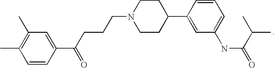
CC1=C(C)C=C(C(CCCN2CCC(C3=CC(NC(C(C)C)=O)=CC=C3)CC2)=O)C=C1
